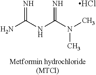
NC(NC(N(C)C)=N)=N.Cl
